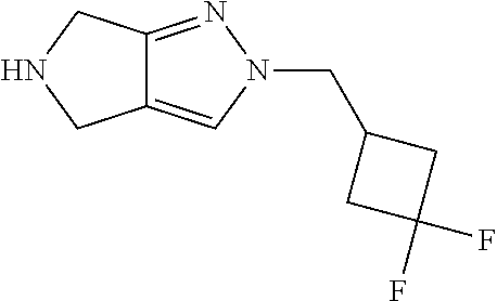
C12=NN(CC3CC(F)(F)C3)C=C1CNC2
